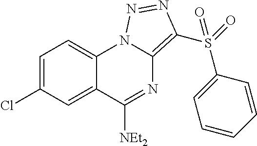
C1=C(Cl)C=C2C(=C1)N1C(=C(S(=O)(C3=CC=CC=C3)=O)N=N1)N=C2[NEt2]
